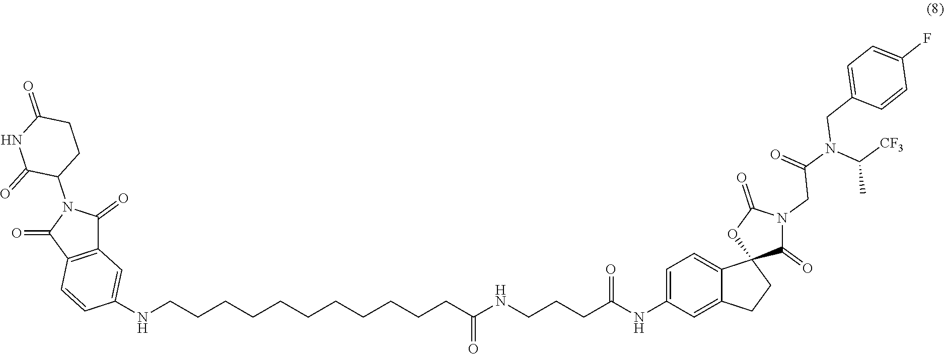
C12=C(C(=O)N(C3CCC(=O)NC3=O)C1=O)C=CC(NCCCCCCCCCCCC(NCCCC(NC1=CC=C3C(=C1)CCC31C(=O)N(CC(N(C([CF3])C)CC3=CC=C(F)C=C3)=O)C(=O)O1)=O)=O)=C2
